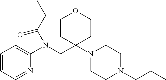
C1=CC=NC(N(CC2(N3CCN(CC(C)C)CC3)CCOCC2)C(CC)=O)=C1
